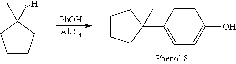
C1CCC(C)(O)C1.[PhOH].[AlCl3].C1=CC(C2(C)CCCC2)=CC=C1O
